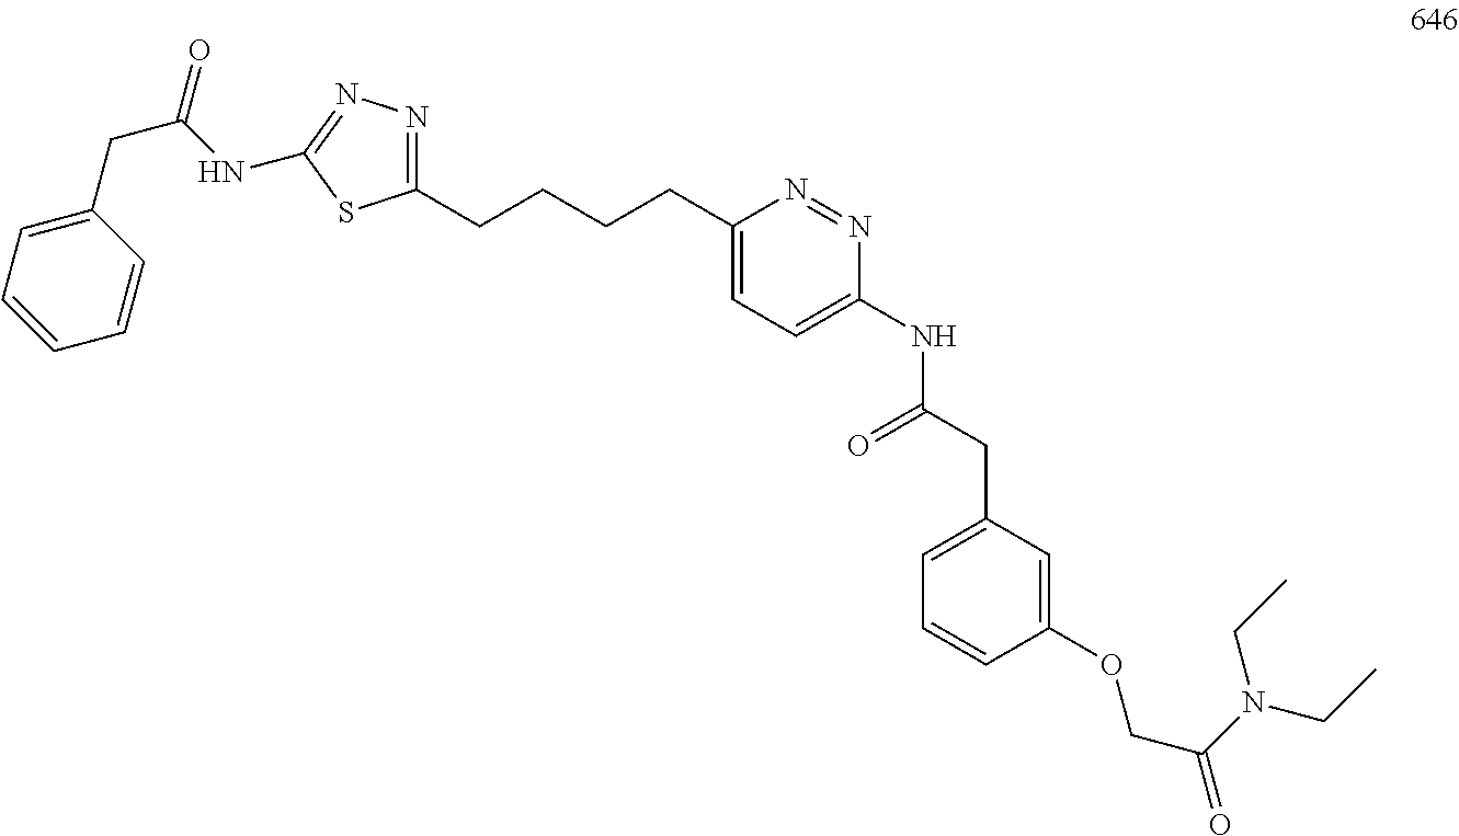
N1=C(CCCCC2=CC=C(NC(CC3=CC=CC(OCC(=O)N(CC)CC)=C3)=O)N=N2)SC(NC(CC2=CC=CC=C2)=O)=N1
